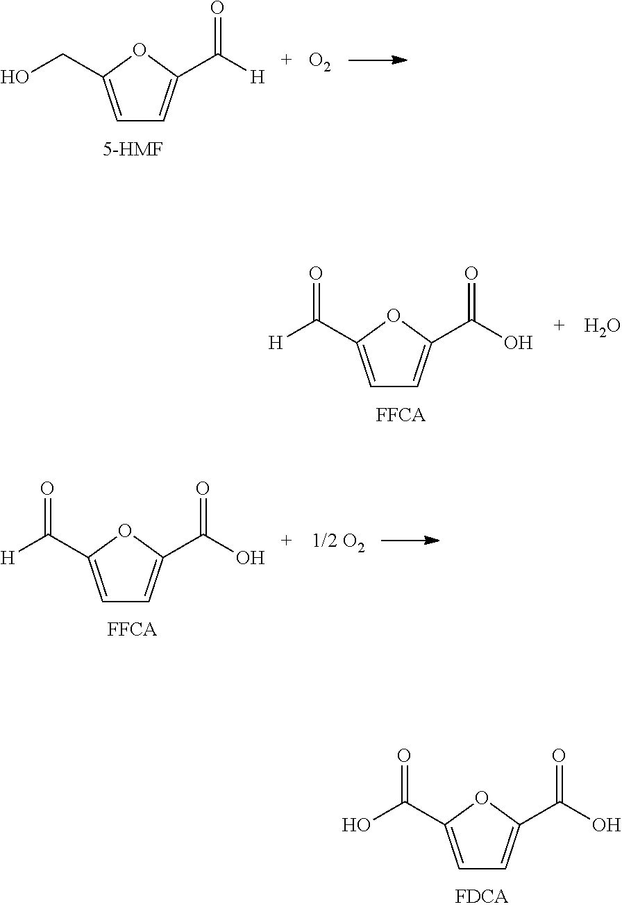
C1=C(CO)OC(C([H])=O)=C1.[O2].[5-HMF].C1=C(C([H])=O)OC(C(O)=O)=C1.O.[1/2 O2].C1=C(C([H])=O)OC(C(O)=O)=C1.[FFCA].C1=C(C(O)=O)OC(C(O)=O)=C1
